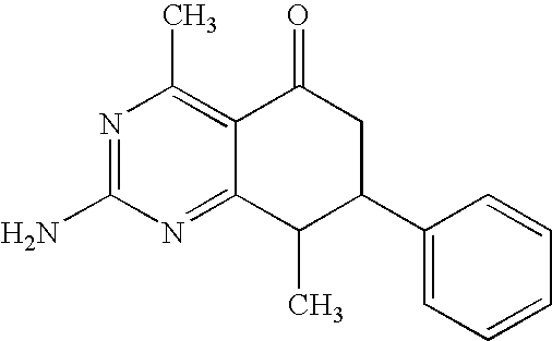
C12=C(C)N=C(N)N=C1C(C)C(C1=CC=CC=C1)CC2=O
